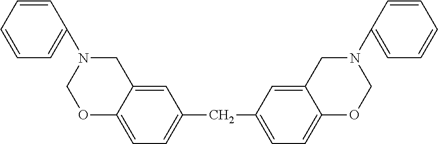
C1=C2C(=CC=C1CC1=CC=C3C(=C1)CN(C1=CC=CC=C1)CO3)OCN(C1=CC=CC=C1)C2
